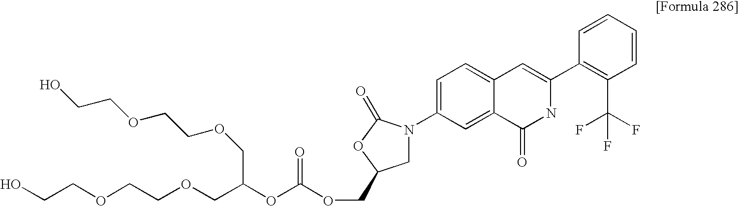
C(CO)OCCOCC(COCCOCCO)OC(OCC1CN(C2=CC=C3C(=C2)C(=O)NC(C2=C(C(F)(F)F)C=CC=C2)=C3)C(=O)O1)=O
